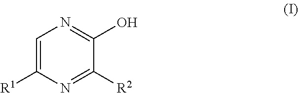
C1=C([R1])N=C([R2])C(O)=N1
